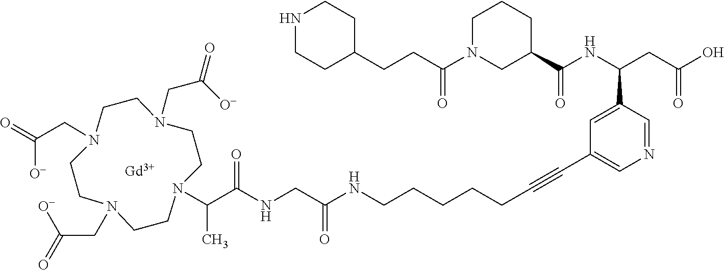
[Gd].N1CCC(CCC(N2CC(C(=O)NC(C3=CC(C#CCCCCCNC(=O)CNC(C(N4CCN(CC([O-])=O)CCN(CC([O-])=O)CCN(CC([O-])=O)CC4)C)=O)=CN=C3)CC(=O)O)CCC2)=O)CC1
